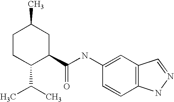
C1CC(C(C)C)C(C(NC2=CC3=C(C=C2)NN=C3)=O)CC1C
